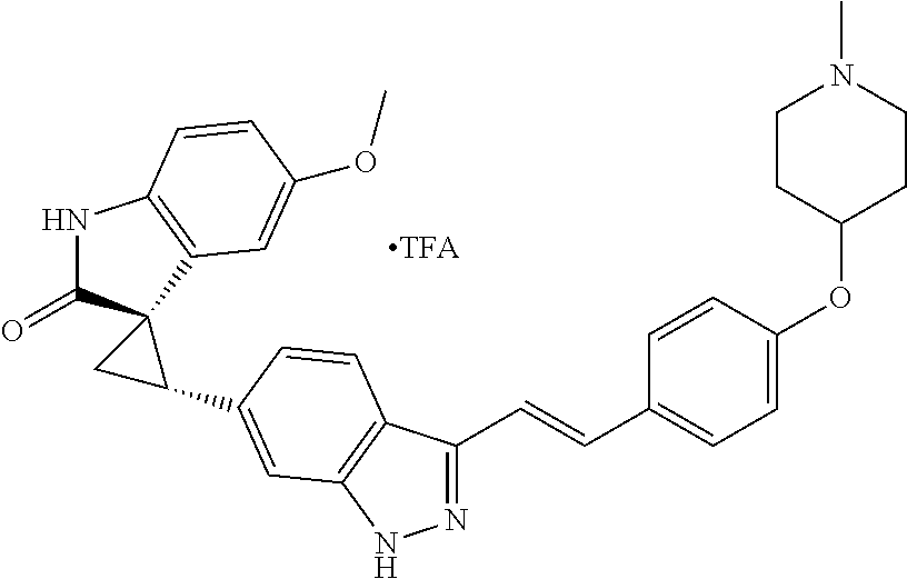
N1C(=O)C2(C3=C1C=CC(OC)=C3)CC2C1=CC2=C(C(C=CC3=CC=C(OC4CCN(C)CC4)C=C3)=NN2)C=C1
